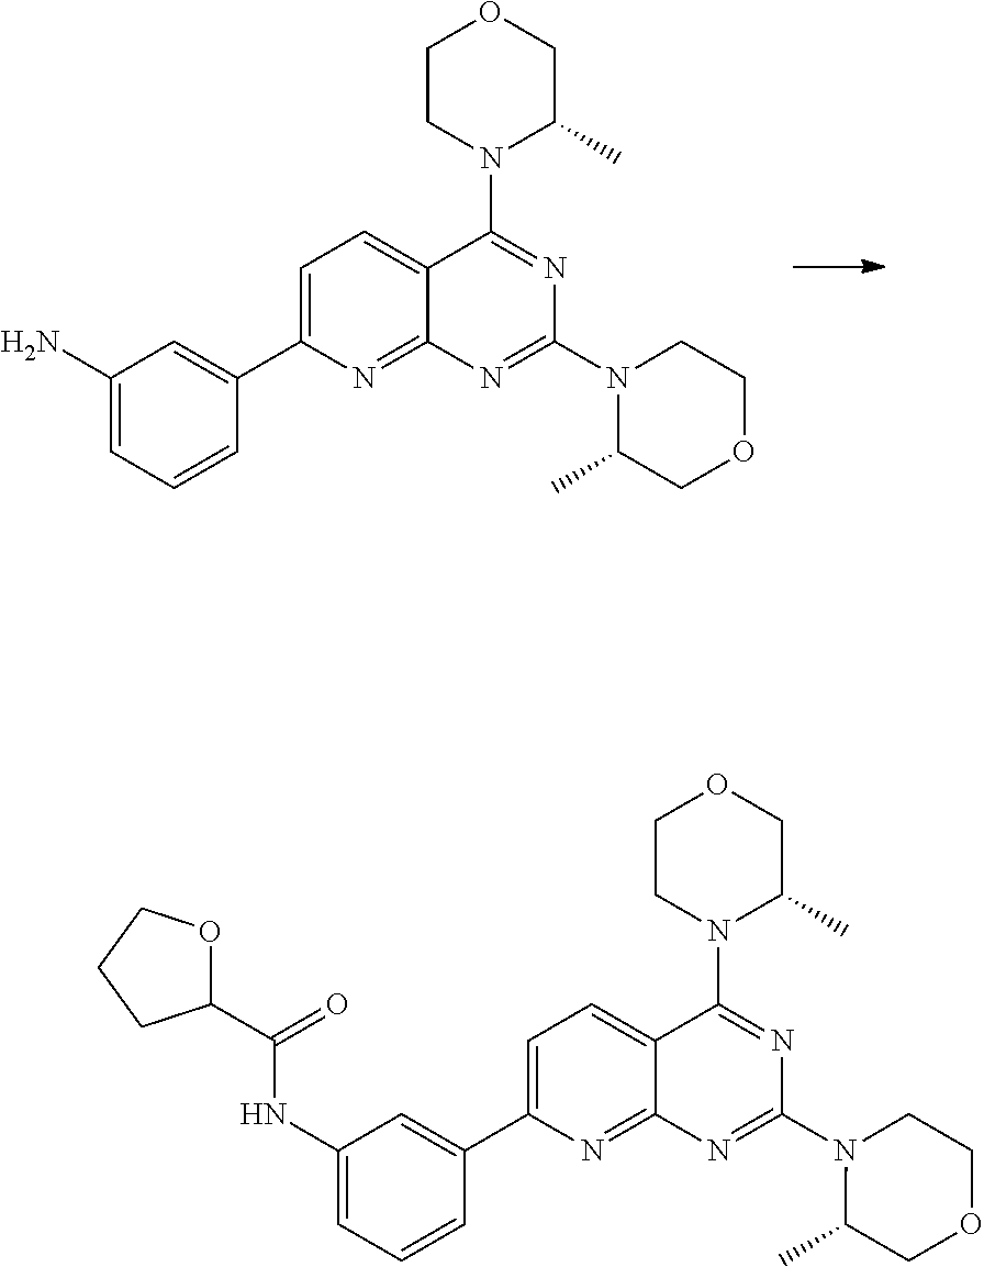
C1=C(C2=CC(N)=CC=C2)N=C2C(=C1)C(N1C(C)COCC1)=NC(N1C(C)COCC1)=N2.C1=C(C2=CC(NC(C3OCCC3)=O)=CC=C2)N=C2C(=C1)C(N1C(C)COCC1)=NC(N1C(C)COCC1)=N2
